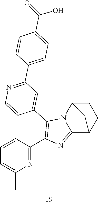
C1=CC(C2=C(C3=CC(C4=CC=C(C(=O)O)C=C4)=NC=C3)N3C(=N2)C2CCC3C2)=NC(C)=C1
